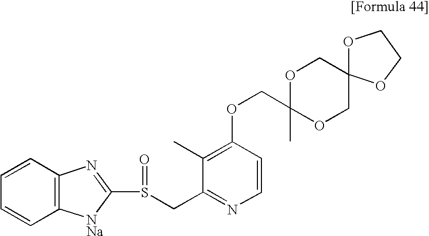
O1CC2(COC1(COC1=C(C)C(CS(C3=NC4=C(C=CC=C4)[NNa]3)=O)=NC=C1)C)OCCO2
